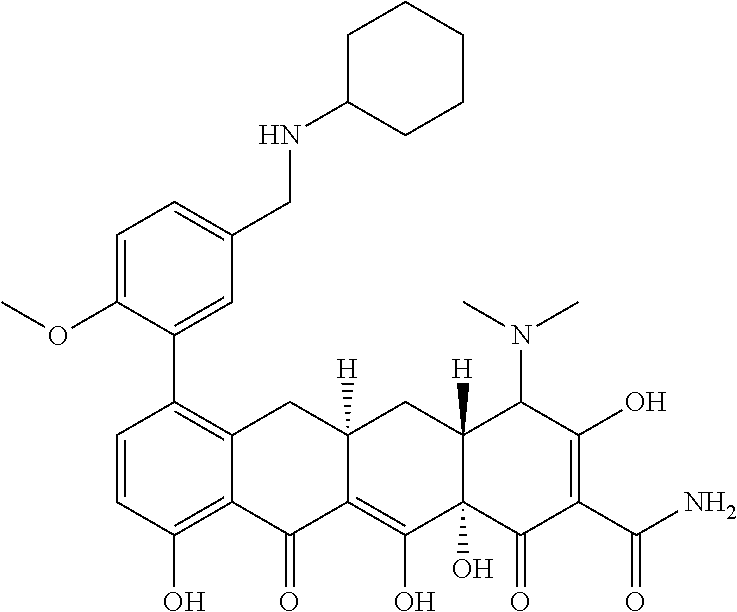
C1=CC(O)=C2C(=C1C1=CC(CNC3CCCCC3)=CC=C1OC)CC1([H])C(=C(O)C3(O)C([H])(C1)C(N(C)C)C(O)=C(C(N)=O)C3=O)C2=O
